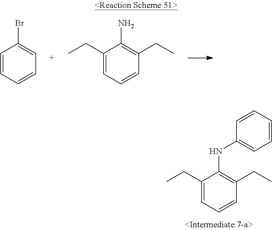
C1=CC=CC=C1Br.C1(CC)=CC=CC(CC)=C1N.C1(CC)=CC=CC(CC)=C1NC1=CC=CC=C1
